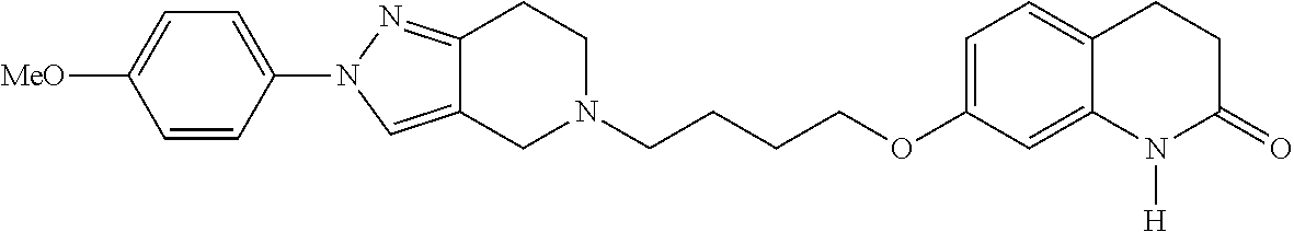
C12=CN(C3=CC=C([MeO])C=C3)N=C1CCN(CCCCOC1=CC=C3C(=C1)N([H])C(=O)CC3)C2
